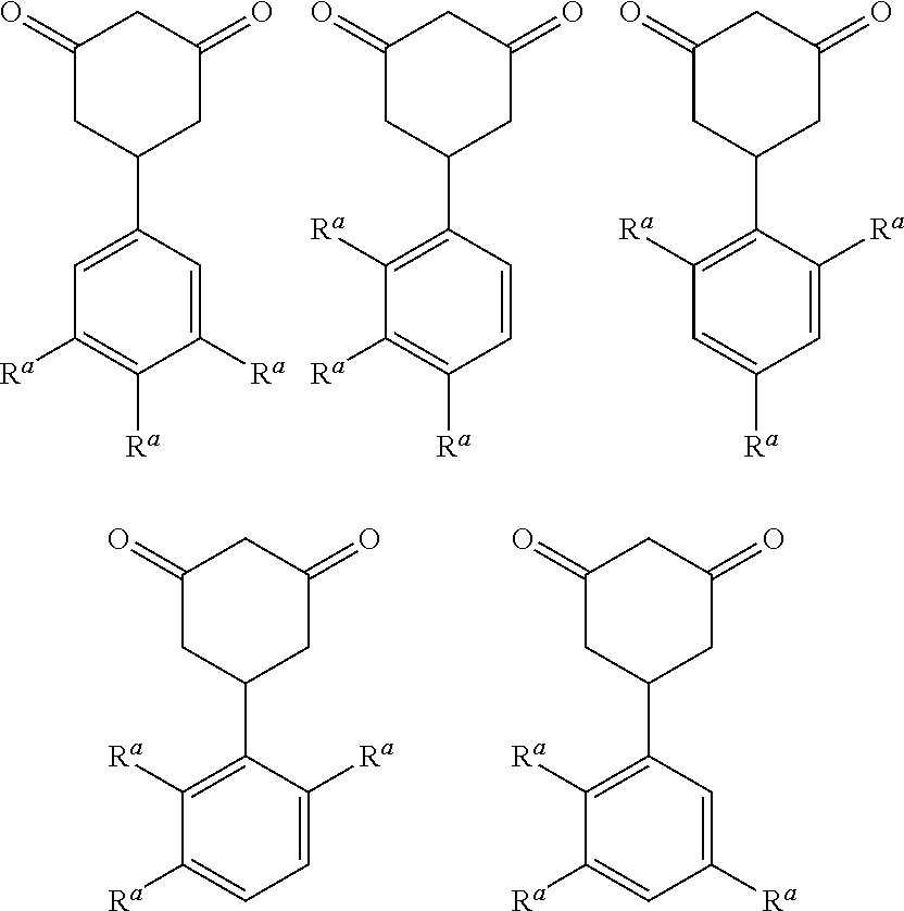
C1(=O)CC(C2=CC([Ra])=C([Ra])C([Ra])=C2)CC(=O)C1.C1(=O)CC(C2=C([Ra])C([Ra])=C([Ra])C=C2)CC(=O)C1.C1(=O)CC(C2=C([Ra])C=C([Ra])C=C2[Ra])CC(=O)C1.C1(=O)CC(C2=C([Ra])C([Ra])=CC=C2[Ra])CC(=O)C1.C1(=O)CC(C2=C([Ra])C([Ra])=CC([Ra])=C2)CC(=O)C1
